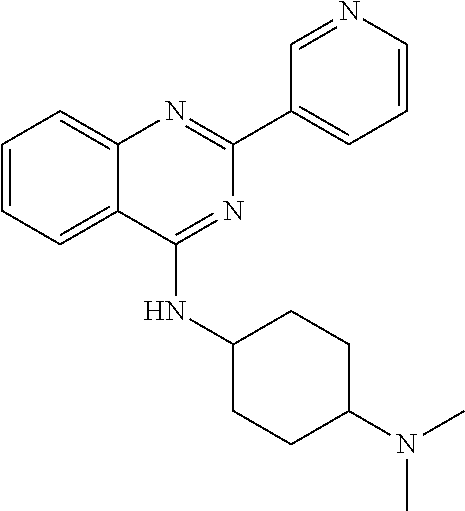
C1(C2=CC=CN=C2)=NC2=CC=CC=C2C(NC2CCC(N(C)C)CC2)=N1
